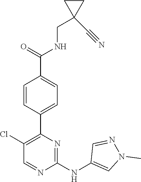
C1(C2=C(Cl)C=NC(NC3=CN(C)N=C3)=N2)=CC=C(C(NCC2(C#N)CC2)=O)C=C1
